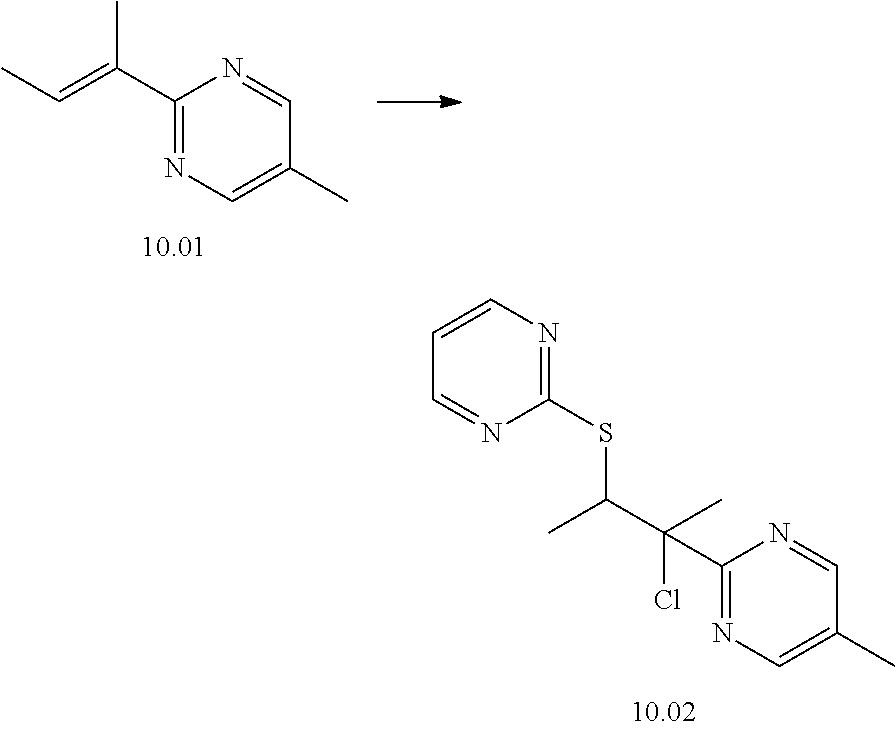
C1(C(C)=CC)=NC=C(C)C=N1.C1(C(C)(Cl)C(C)SC2=NC=CC=N2)=NC=C(C)C=N1
